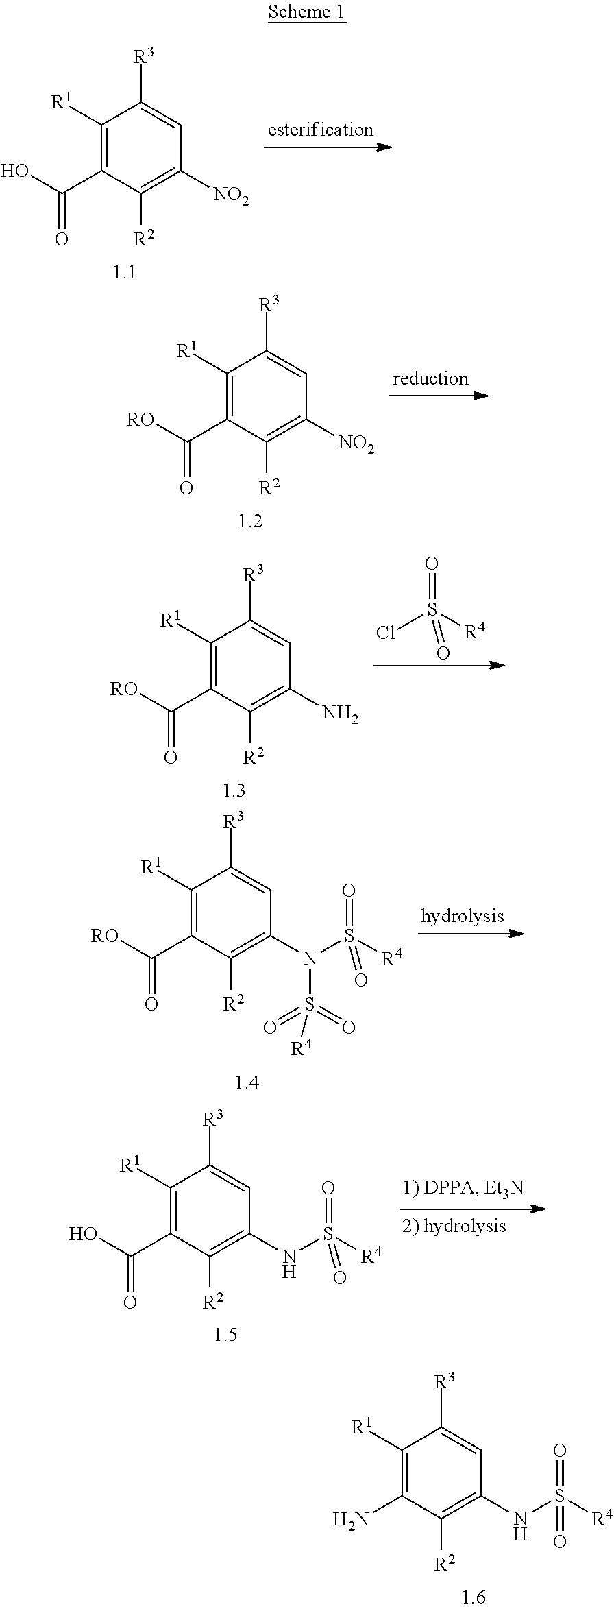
C1([R1])=C(C(O)=O)C([R2])=C([NO2])C=C1[R3].C1([R1])=C(C([RO])=O)C([R2])=C([NO2])C=C1[R3].C1([R1])=C(C([RO])=O)C([R2])=C(N)C=C1[R3].ClS([R4])(=O)=O.C1([R1])=C(C([RO])=O)C([R2])=C(N(S([R4])(=O)=O)S(=O)(=O)[R4])C=C1[R3].C1([R1])=C(C(O)=O)C([R2])=C(NS([R4])(=O)=O)C=C1[R3].C1([R1])=C(N)C([R2])=C(NS([R4])(=O)=O)C=C1[R3]
